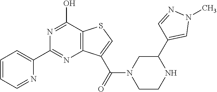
C1=CC=NC(C2=NC3=C(C(O)=N2)SC=C3C(=O)N2CC(C3=CN(C)N=C3)NCC2)=C1
